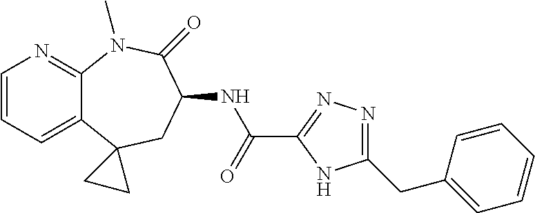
C1=CC=C2C(=N1)N(C)C(=O)C(NC(C1=NN=C(CC3=CC=CC=C3)N1)=O)CC21CC1
